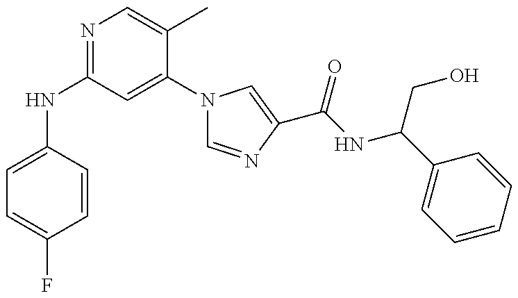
N(C1=NC=C(C)C(N2C=NC(C(=O)NC(CO)C3=CC=CC=C3)=C2)=C1)C1=CC=C(F)C=C1
